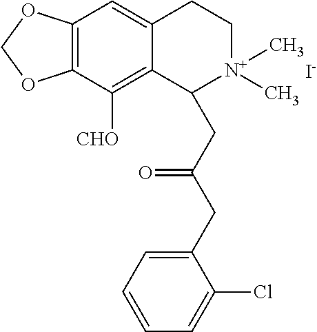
C12=C(C([CHO])=C3C(=C1)CC[N+](C)(C)C3CC(CC1=CC=CC=C1Cl)=O)OCO2.[I-]
